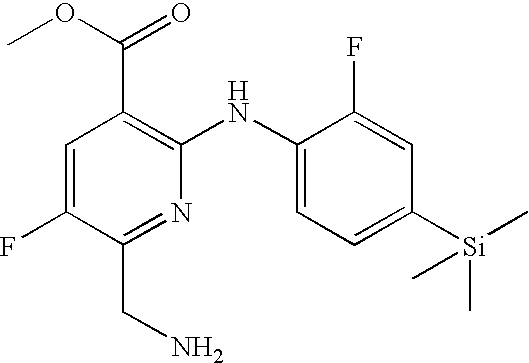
C1=C(F)C(CN)=NC(NC2=CC=C([Si](C)(C)C)C=C2F)=C1C(OC)=O
